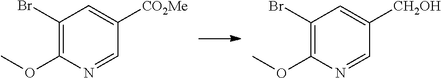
C1(Br)=C(OC)N=CC([CO2Me])=C1.C1(Br)=C(OC)N=CC([CH2OH])=C1
